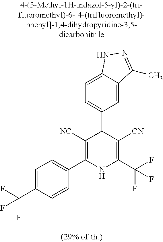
C1=C2C(=CC=C1C1C([NC])=C(C3=CC=C(C(F)(F)F)C=C3)NC(C(F)(F)F)=C1[CN])NN=C2C
